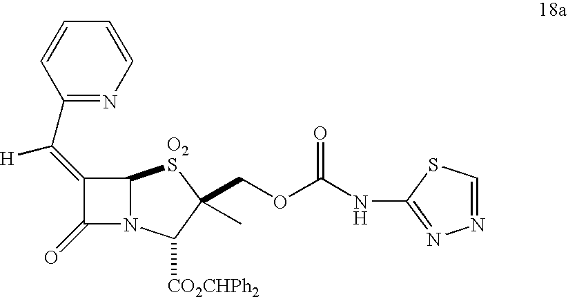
C1(=C(C2=NC=CC=C2)[H])C(=O)N2C1[O2S]C(COC(NC1=NN=CS1)=O)(C)C2[CO2CHPh2]
